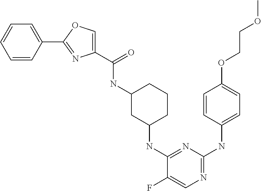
N1=C(NC2=CC=C(OCCOC)C=C2)N=C(NC2CCCC(NC(C3=COC(C4=CC=CC=C4)=N3)=O)C2)C(F)=C1
